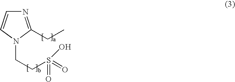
N1=C(CC)N(CCS(=O)(=O)O)C=C1
